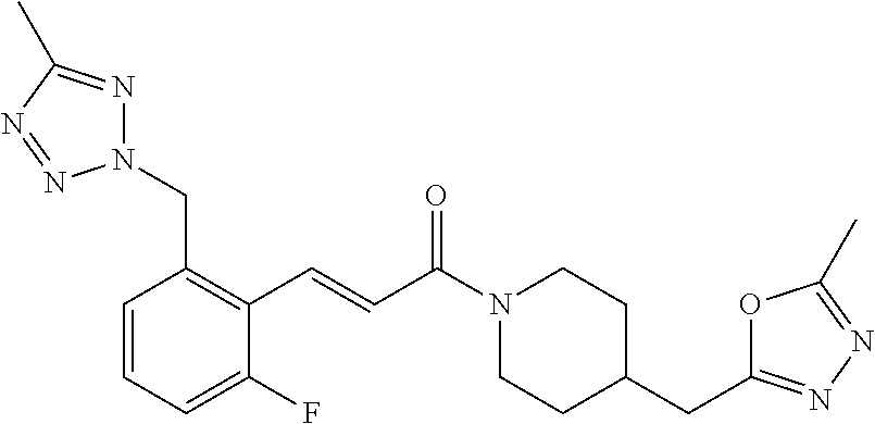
N1(CC2=C(C=CC(N3CCC(CC4=NN=C(C)O4)CC3)=O)C(F)=CC=C2)N=C(C)N=N1
